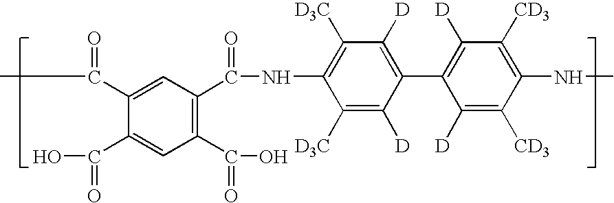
C1([D3C])=C(NC(C2=C(C(=O)O)C=C(C(=O)O)C(C(=O)C)=C2)=O)C([D3C])=C([D])C(C2=C([D])C([CD3])=C(NC)C([CD3])=C2[D])=C1[D]
